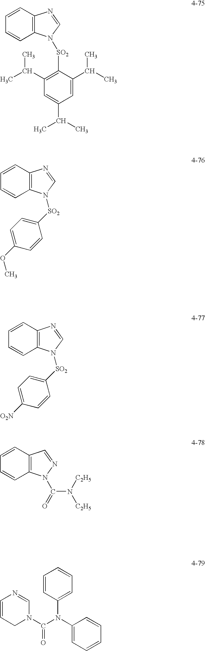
C12=C(C=CC=C1)N=CN2[SO2]C1=CC=C(OC)C=C1.C12=C(C=CC=C1)N=CN2[SO2]C1=C(C(C)C)C=C(C(C)C)C=C1C(C)C.C12=C(C=CC=C1)N=CN2[SO2]C1=CC=C([O2N])C=C1.C12=C(C=CC=C1)C=NN2C(=O)N([C2H5])[C2H5].C1=CC(N(C(=O)N2C=NC=CC2)C2=CC=CC=C2)=CC=C1
